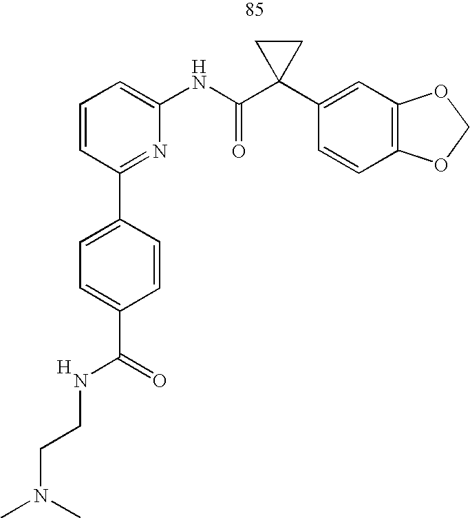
C1=CC(C2=CC=C(C(NCCN(C)C)=O)C=C2)=NC(NC(C2(C3=CC4=C(C=C3)OCO4)CC2)=O)=C1.[H]
